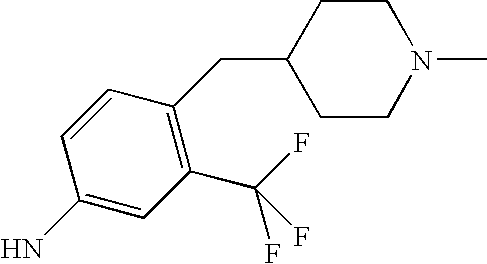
C1(N)=CC(C(F)(F)F)=C(CC2CCN(C)CC2)C=C1
